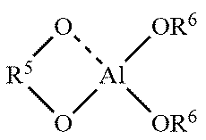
O1[Al]([OR6])([OR6])O[R5]1
